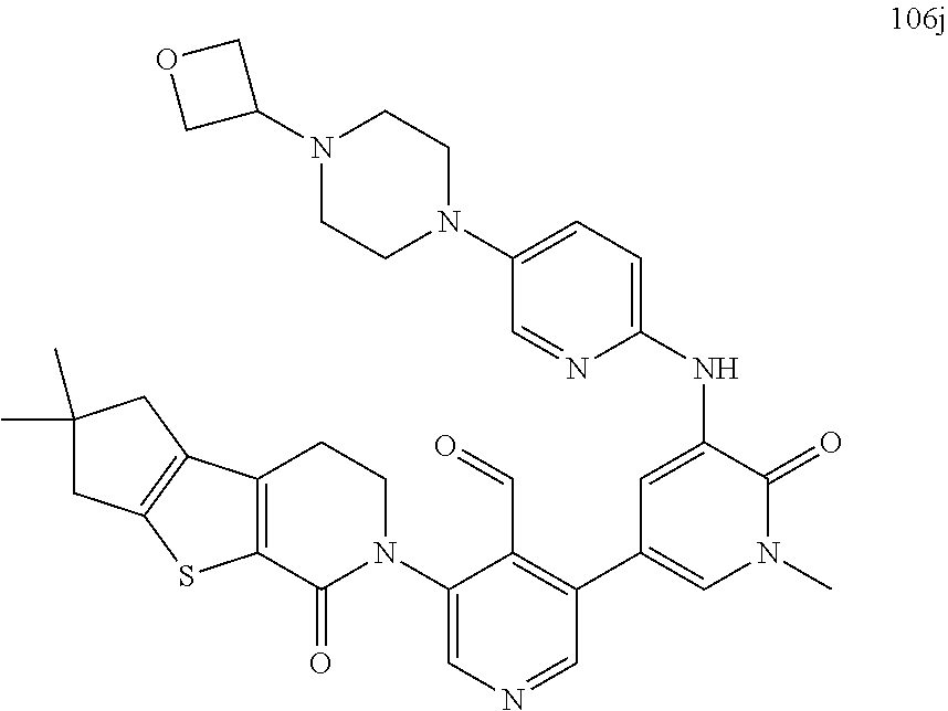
N(C1=CC(C2=C(C=O)C(N3CCC4=C(C3=O)SC3=C4CC(C)(C)C3)=CN=C2)=CN(C)C1=O)C1=CC=C(N2CCN(C3COC3)CC2)C=N1
